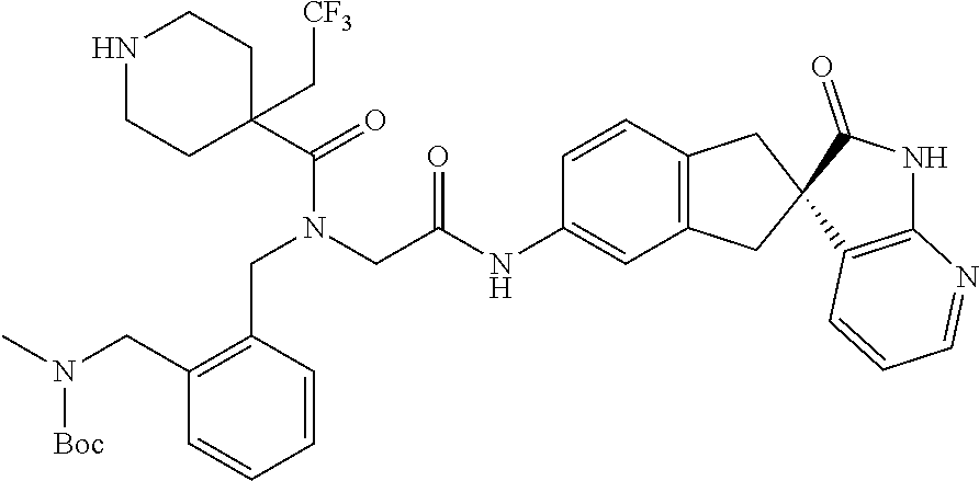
C1NCCC(C[CF3])(C(=O)N(CC(NC2=CC3=C(C=C2)CC2(C3)C(=O)NC3=C2C=CC=N3)=O)CC2=C(CN(C)[Boc])C=CC=C2)C1
